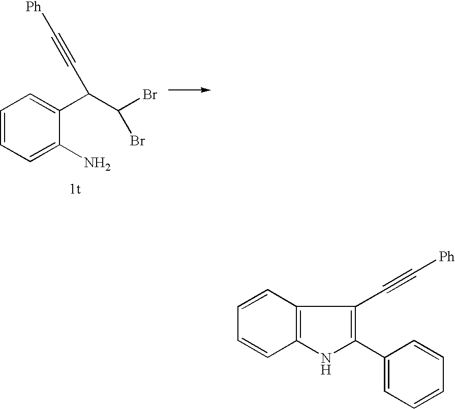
C1=CC2=C(C=C1)NC(C1=CC=CC=C1)=C2C#C[Ph].C1=CC=C(N)C(C(C(Br)Br)C#C[Ph])=C1
